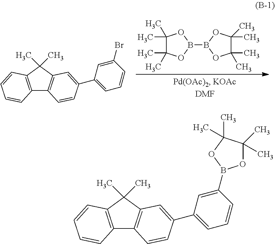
C1(C)(C)C(C)(C)OB(B2OC(C)(C)C(C)(C)O2)O1.C12=C(C(C)(C)C3=C1C=CC(C1=CC=CC(Br)=C1)=C3)C=CC=C2.C12=C(C(C)(C)C3=C1C=CC(C1=CC=CC(B4OC(C)(C)C(C)(C)O4)=C1)=C3)C=CC=C2
